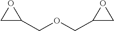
C1(COCC2OC2)CO1
